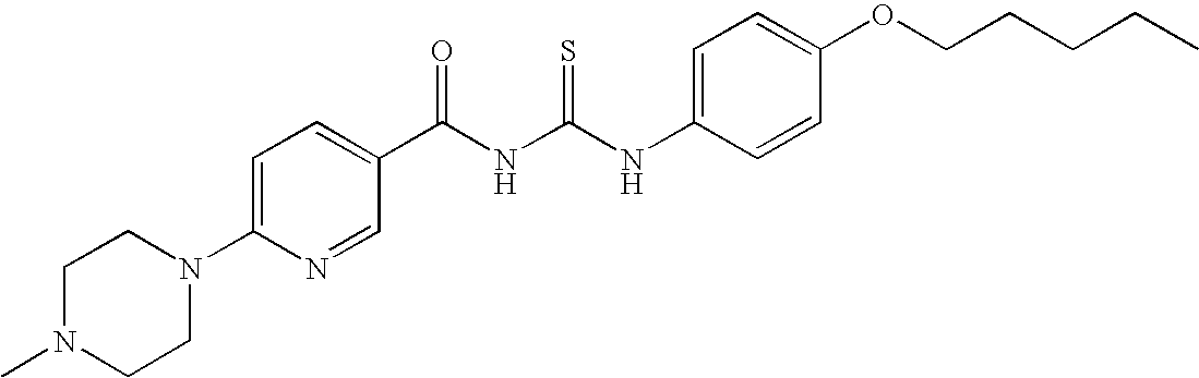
C(NC(NC1=CC=C(OCCCCC)C=C1)=S)(=O)C1=CC=C(N2CCN(C)CC2)N=C1
